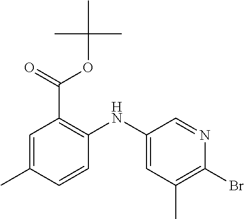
C1=C(C)C=CC(NC2=CC(C)=C(Br)N=C2)=C1C(=O)OC(C)(C)C
